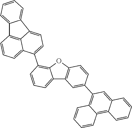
C12=CC=CC(C3=CC=C4C5=C(C6=CC=CC=C64)C=CC=C53)=C1OC1=C2C=C(C2=C3C(=C4C(=C2)C=CC=C4)C=CC=C3)C=C1
